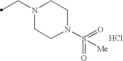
C(N1CCN(S(=O)(=O)[Me])CC1)C.Cl
